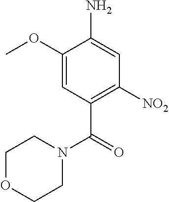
NC1=CC([NO2])=C(C(=O)N2CCOCC2)C=C1OC
